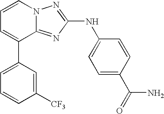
C1=C(C2=CC=CN3C2=NC(NC2=CC=C(C(=O)N)C=C2)=N3)C=C([CF3])C=C1
